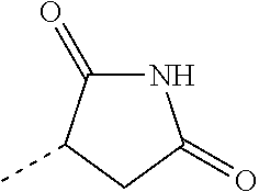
N1C(=O)C(C)CC1=O
